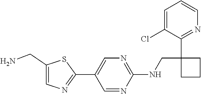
C1=C(Cl)C(C2(CNC3=NC=C(C4=NC=C(CN)S4)C=N3)CCC2)=NC=C1
